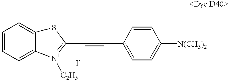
C1=CC(C=CC2=[N+]([C2H5])C3=CC=CC=C3S2)=CC=C1[N(CH3)2]
